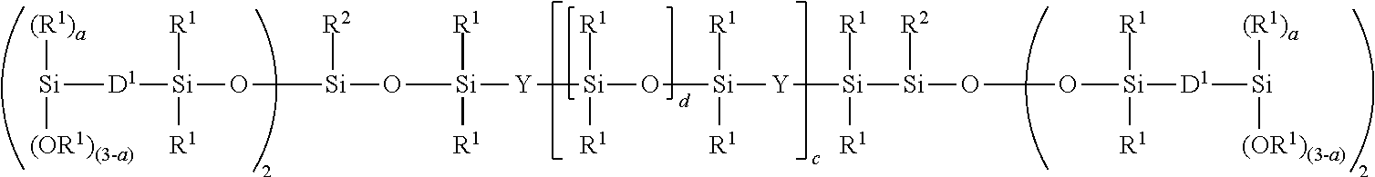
[Si]([D1][Si]([R1])([R1])O[Si]([R2])O[Si]([R1])([R1])[Y][Si]([R1])([R1])O[Si]([R1])([R1])[Y][Si]([R1])([R1])[Si]([R2])OO[Si]([R1])([R1])[D1][Si]([(R1)a])[(OR1)(3-a)])([(R1)a])[(OR1)(3-a)]
